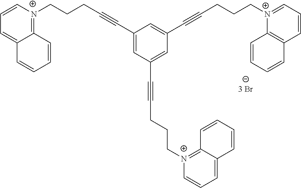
C12=[N+](CCCC#CC3=CC(C#CCCC[N+]4=C5C(=CC=C4)C=CC=C5)=CC(C#CCCC[N+]4=CC=CC5=C4C=CC=C5)=C3)C=CC=C1C=CC=C2
